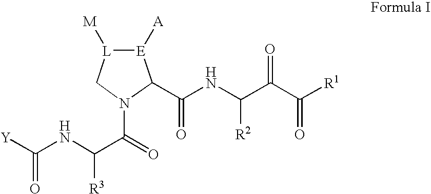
[Y]C(NC(C(N1C(C(NC(C(C([R1])=O)=O)[R2])=O)[E]([A])[L]([M])C1)=O)[R3])=O
